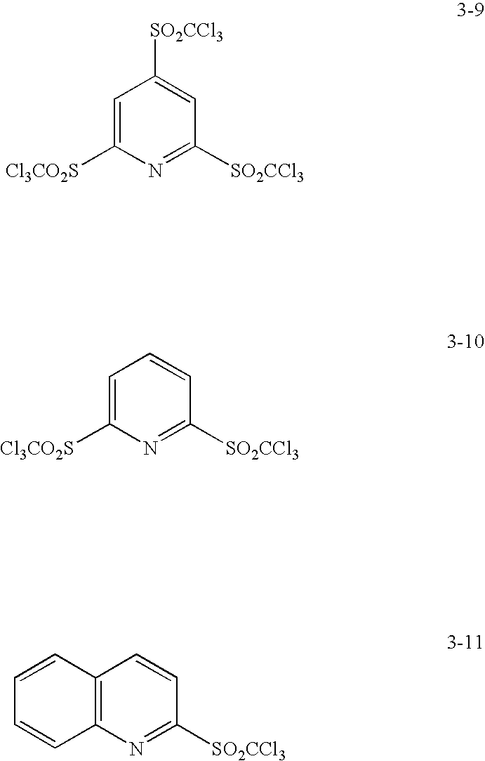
C1=C([Cl3CO2S])N=C([SO2CCl3])C=C1[SO2CCl3].C1=C([Cl3CO2S])N=C([SO2CCl3])C=C1.C12=C(N=C([SO2CCl3])C=C1)C=CC=C2
